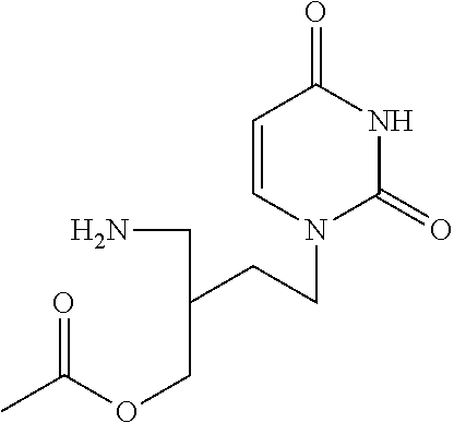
C1=CN(CCC(CN)COC(=O)C)C(=O)NC1=O
